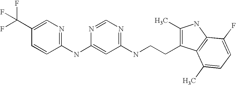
C1(NC2=CC(NCCC3=C(C)NC4=C3C(C)=CC=C4F)=NC=N2)=NC=C(C(F)(F)F)C=C1
